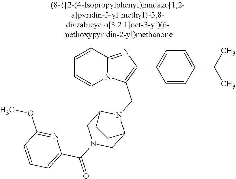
N12C(=NC(C3=CC=C(C(C)C)C=C3)=C1CN1C3CN(C(=O)C4=CC=CC(OC)=N4)CC1CC3)C=CC=C2
